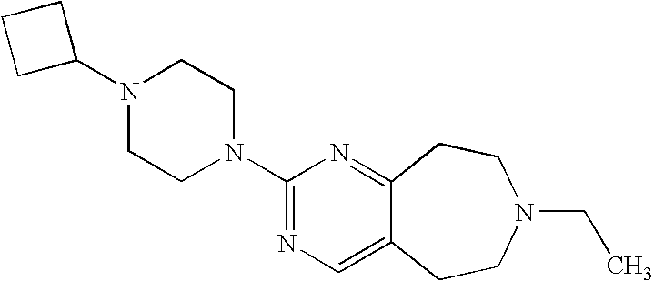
C1C(N2CCN(C3=NC=C4C(=N3)CCN(CC)CC4)CC2)CC1
